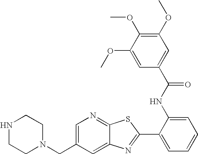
N1CCN(CC2=CN=C3C(=C2)N=C(C2=CC=CC=C2NC(=O)C2=CC(OC)=C(OC)C(OC)=C2)S3)CC1
